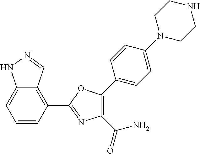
C1=CC(C2=NC(C(=O)N)=C(C3=CC=C(N4CCNCC4)C=C3)O2)=C2C(=C1)NN=C2
